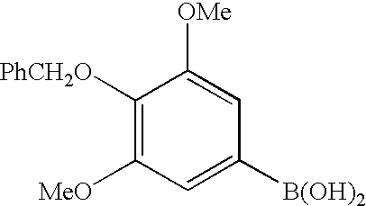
C1([PhCH2O])=C([MeO])C=C([B(OH)2])C=C1[OMe]
